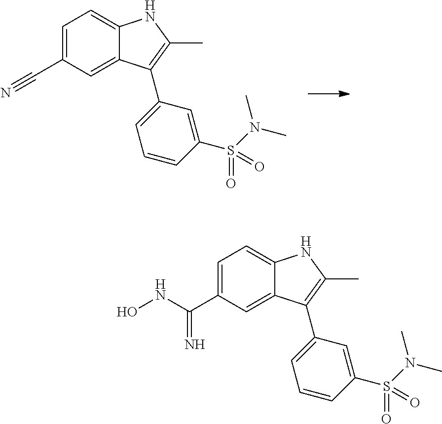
C1=C(C#N)C=C2C(=C1)NC(C)=C2C1=CC=CC(S(N(C)C)(=O)=O)=C1.C1=C(C(NO)=N)C=C2C(=C1)NC(C)=C2C1=CC=CC(S(N(C)C)(=O)=O)=C1
